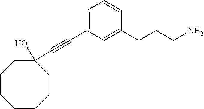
C1(C#CC2=CC=CC(CCCN)=C2)(O)CCCCCCC1
